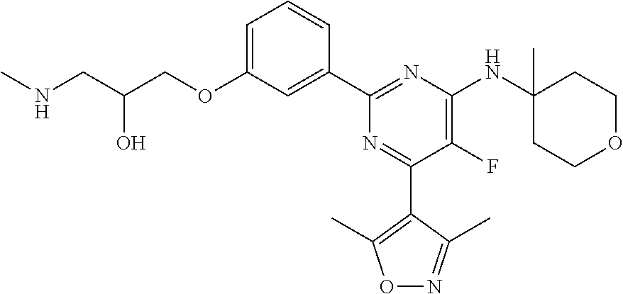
C1=C(OCC(CNC)O)C=C(C2=NC(NC3(C)CCOCC3)=C(F)C(C3=C(C)ON=C3C)=N2)C=C1
